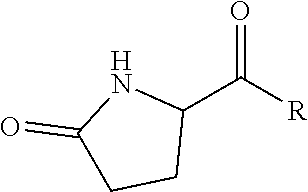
C1(C([R])=O)NC(=O)CC1
